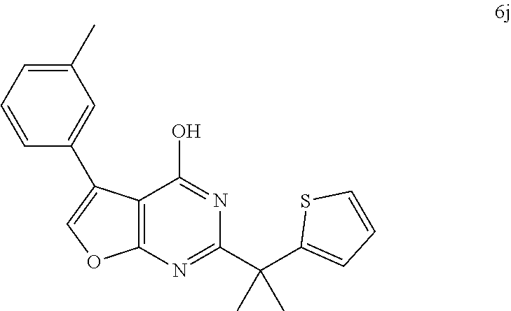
C12=C(N=C(C(C3=CC=CS3)(C)C)N=C1O)OC=C2C1=CC(C)=CC=C1
